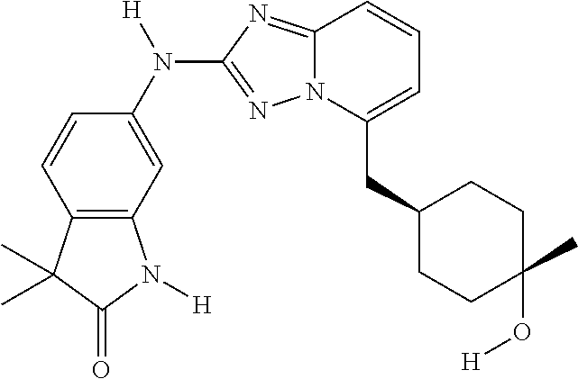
C12=C(C=C(N([H])C3=NN4C(=N3)C=CC=C4CC3CCC(O[H])(C)CC3)C=C1)N([H])C(=O)C2(C)C
